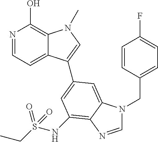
N1=CC=C2C(=C1O)N(C)C=C2C1=CC(NS(CC)(=O)=O)=C2C(=C1)N(CC1=CC=C(F)C=C1)C=N2
